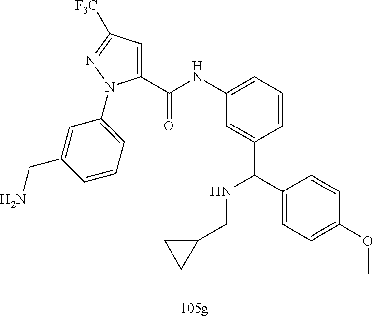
C1(C(NC2=CC=CC(C(NCC3CC3)C3=CC=C(OC)C=C3)=C2)=O)=CC([F3C])=NN1C1=CC=CC(CN)=C1
